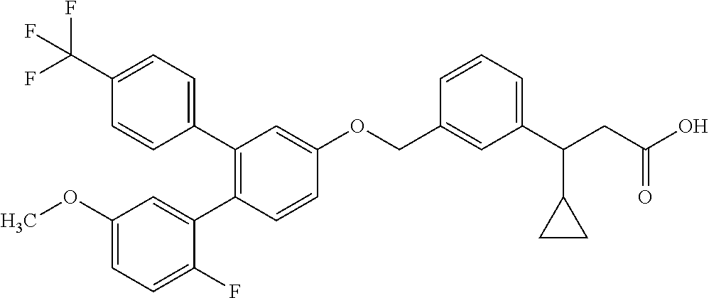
C1(OC)=CC=C(F)C(C2=C(C3=CC=C(C(F)(F)F)C=C3)C=C(OCC3=CC(C(CC(O)=O)C4CC4)=CC=C3)C=C2)=C1
